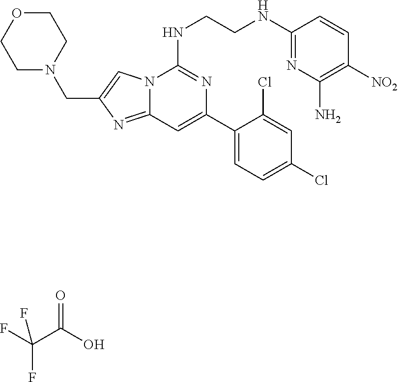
C1=C(C2=CC3=NC(CN4CCOCC4)=CN3C(NCCNC3=NC(N)=C([NO2])C=C3)=N2)C(Cl)=CC(Cl)=C1.FC(C(O)=O)(F)F
